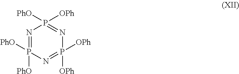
N1=P([PhO])([PhO])N=P([OPh])([OPh])N=P1([PhO])[OPh]
